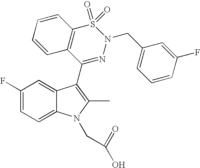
C1(F)=CC=C2C(=C1)C(C1=NN(CC3=CC=CC(F)=C3)S(=O)(=O)C3=C1C=CC=C3)=C(C)N2CC(=O)O
